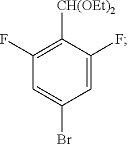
C1=C(Br)C=C(F)C([CH(OEt)2])=C1F
